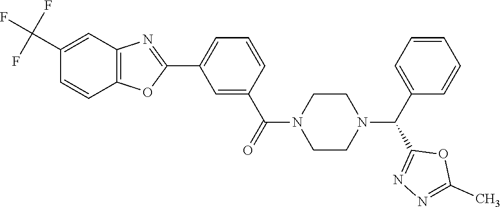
C12=C(C=C(C(F)(F)F)C=C1)N=C(C1=CC=CC(C(=O)N3CCN(C(C4=CC=CC=C4)C4=NN=C(C)O4)CC3)=C1)O2
